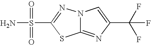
C12=NC(C(F)(F)F)=CN1N=C(S(N)(=O)=O)S2
